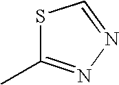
S1C(C)=NN=C1
